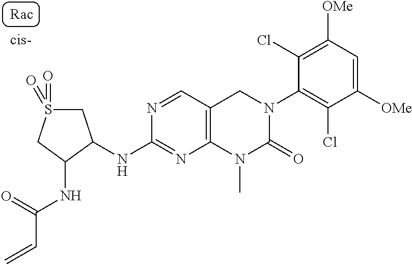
S1(=O)(=O)CC(NC2=NC3=C(C=N2)CN(C2=C(Cl)C([OMe])=CC([OMe])=C2Cl)C(=O)N3C)C(NC(=O)C=C)C1
